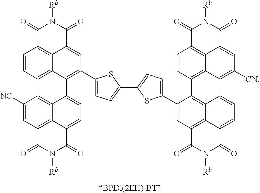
C1(=O)C2=C3C(=CC(C4=CC=C(C5=CC=C(C6=CC7=C8C9=C6C6=C%10C%11=C(C(=O)N([Rb])C(=O)C%11=CC([CN])=C%10C9=CC=C8C(=O)N([Rb])C7=O)C=C6)S5)S4)=C4C3=C(C=C2)C2=C3C4=CC=C4C3=C(C=C2[NC])C(=O)N([Rb])C4=O)C(=O)N1[Rb]
